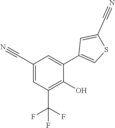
C1=C(C#N)C=C(C2=CSC(C#N)=C2)C(O)=C1C(F)(F)F
